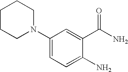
C1(N2CCCCC2)=CC=C(N)C(C(N)=O)=C1
